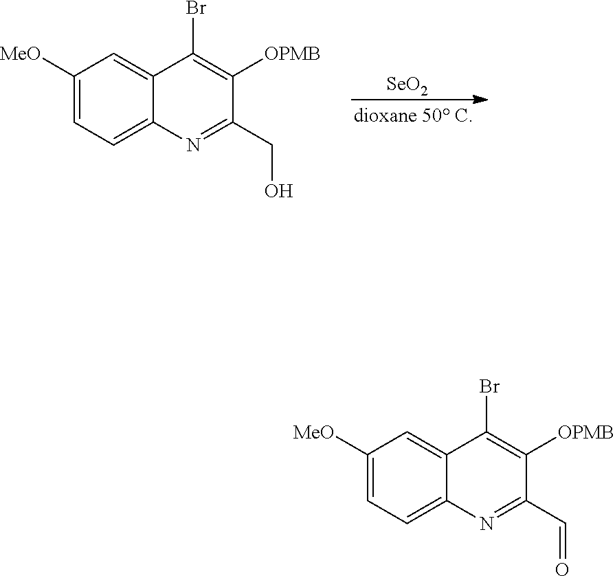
[SeO2].C1([MeO])=CC=C2C(=C1)C(Br)=C([OPMB])C(CO)=N2.C1([MeO])=CC=C2C(=C1)C(Br)=C([OPMB])C(C=O)=N2
